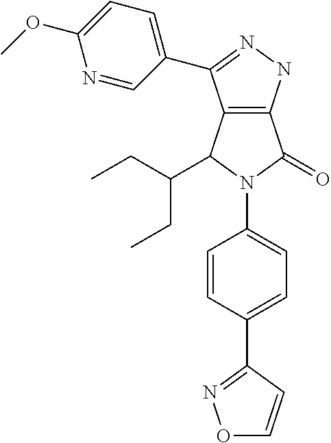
C12=C(NN=C1C1=CC=C(OC)N=C1)C(=O)N(C1=CC=C(C3=NOC=C3)C=C1)C2C(CC)CC
